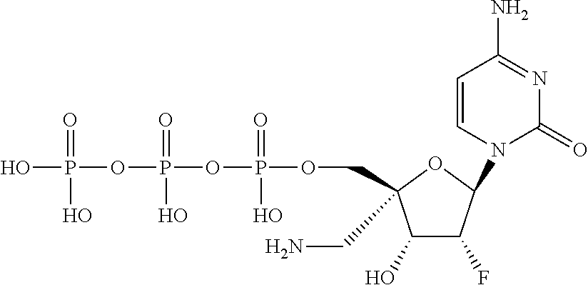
C1(O)C(F)C(N2C=CC(N)=NC2=O)OC1(CN)COP(OP(OP(O)(=O)O)(=O)O)(=O)O
